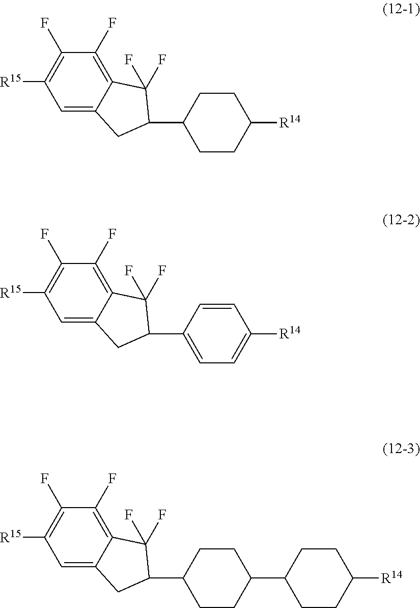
[R15]C1=C(F)C(F)=C2C(=C1)CC(C1CCC([R14])CC1)C2(F)F.[R15]C1=C(F)C(F)=C2C(=C1)CC(C1=CC=C([R14])C=C1)C2(F)F.[R15]C1=C(F)C(F)=C2C(=C1)CC(C1CCC(C3CCC([R14])CC3)CC1)C2(F)F
